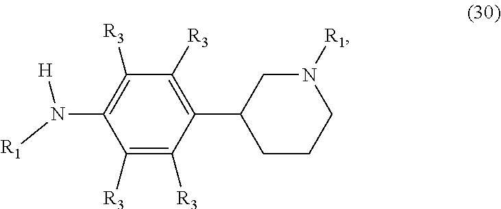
C1([R3])=C([R3])C(C2CCCN([R1])C2)=C([R3])C([R3])=C1N([R1])[H]
